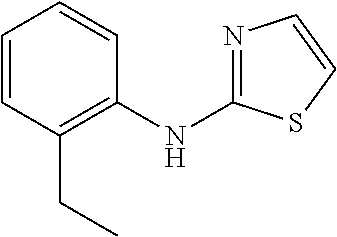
C1=CC(CC)=C(NC2=NC=CS2)C=C1
